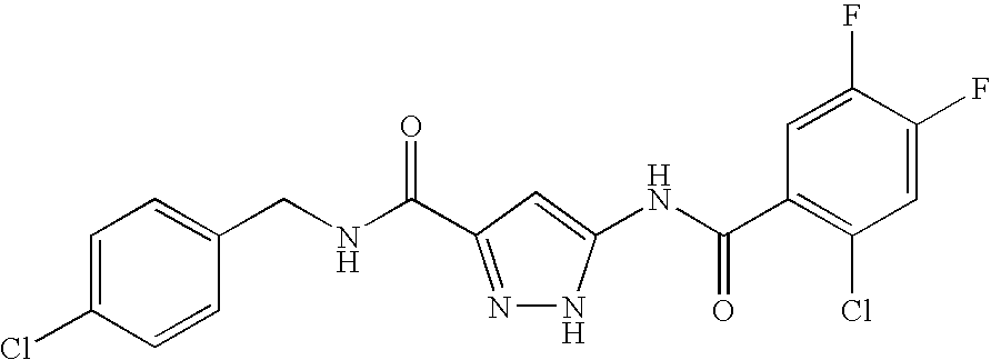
C1=C(Cl)C=CC(CNC(=O)C2=NNC(NC(C3=C(Cl)C=C(F)C(F)=C3)=O)=C2)=C1
